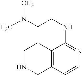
C12=C(C=CN=C1NCCN(C)C)CNCC2
